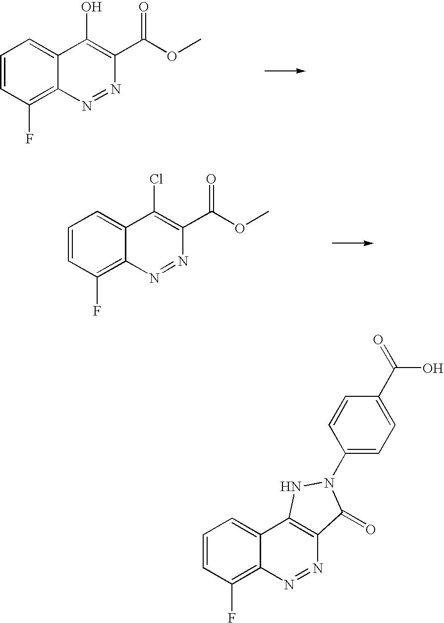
C1=CC(F)=C2C(=C1)C(O)=C(C(OC)=O)N=N2.C1=CC(F)=C2C(=C1)C(Cl)=C(C(OC)=O)N=N2.C1=CC(F)=C2C(=C1)C1=C(N=N2)C(=O)N(C2=CC=C(C(O)=O)C=C2)N1
